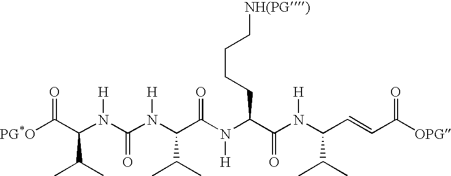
[NH(PG)]CCCCC(C(N(C(C=CC([OPG])=O)C(C)C)[H])=O)N([H])C(C(N(C(N(C(C([PG*O])=O)C(C)C)[H])=O)[H])C(C)C)=O
